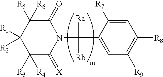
C1(=O)C([R5])([R6])C([R1])([R2])C([R3])([R4])C(=[X])N1C([Rb])([Ra])C1=CC([R9])=C([R8])C=C1[R7]
